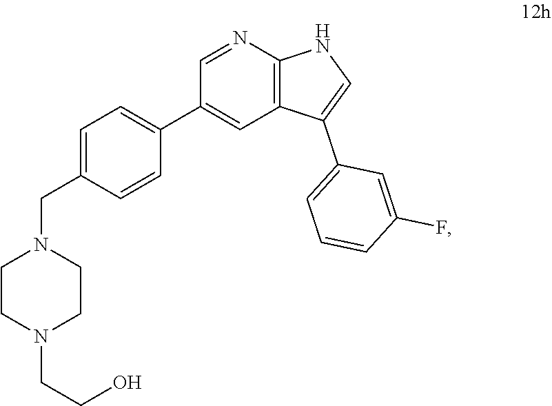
C12=C(N=CC(C3=CC=C(CN4CCN(CCO)CC4)C=C3)=C1)NC=C2C1=CC=CC(F)=C1
